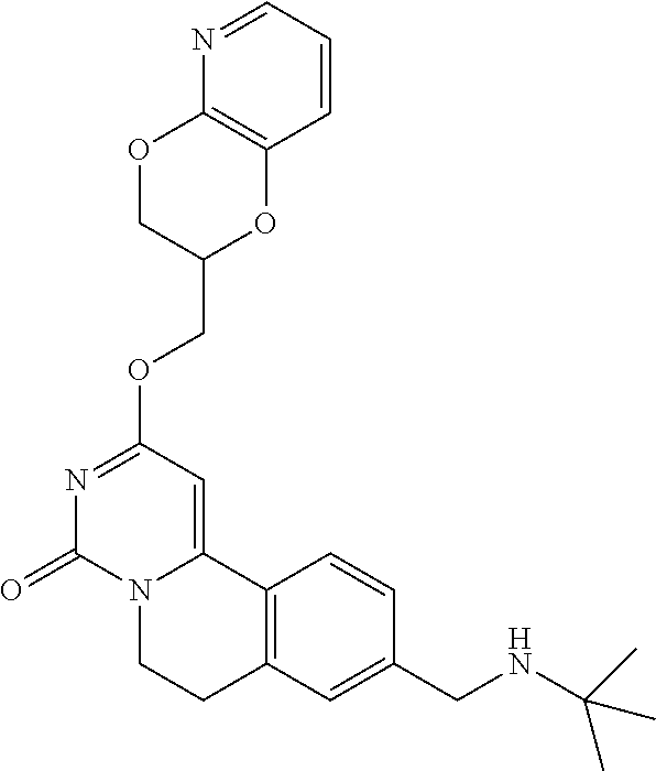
C(OC1=NC(=O)N2C(=C1)C1=C(CC2)C=C(CNC(C)(C)C)C=C1)C1OC2=C(OC1)N=CC=C2
